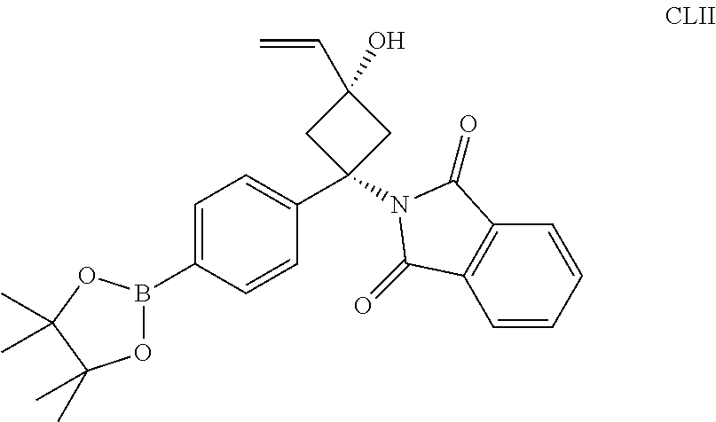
C1=C(B2OC(C)(C)C(C)(C)O2)C=CC(C2(N3C(=O)C4=C(C=CC=C4)C3=O)CC(C=C)(O)C2)=C1
